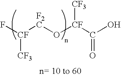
F[CF]([F2C]O[CF](C(O)=O)[CF3])[CF3]
